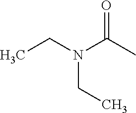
CCN(C(C)=O)CC
